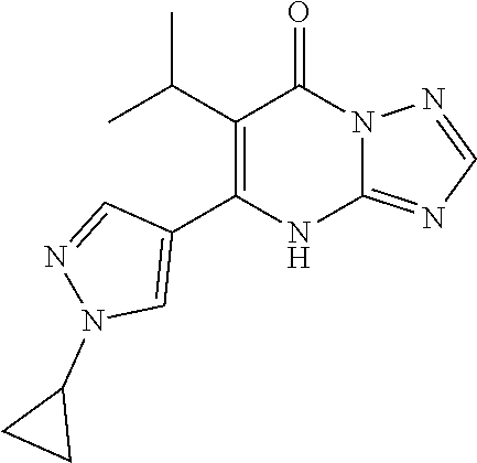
C12=NC=NN1C(=O)C(C(C)C)=C(C1=CN(C3CC3)N=C1)N2
